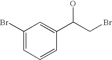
C1(Br)=CC=CC(C(CBr)O)=C1
